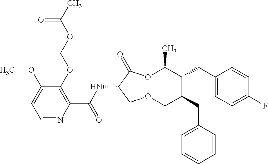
C1(OCOC(C)=O)=C(C(NC2C(=O)OC(C)C(CC3=CC=C(F)C=C3)C(CC3=CC=CC=C3)COC2)=O)N=CC=C1OC
